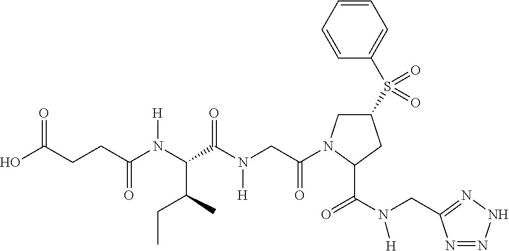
C1(S(C2=CC=CC=C2)(=O)=O)CN(C(CN(C(C(N(C(CCC(O)=O)=O)[H])C(C)CC)=O)[H])=O)C(C(N(CC2=NNN=N2)[H])=O)C1
